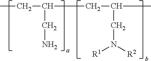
CCC(CC(C)CN([R1])[R2])CN
